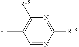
C1=NC([R18])=NC([R15])=C1C
